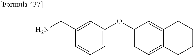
C1(CN)=CC(OC2=CC=C3C(=C2)CCCC3)=CC=C1
